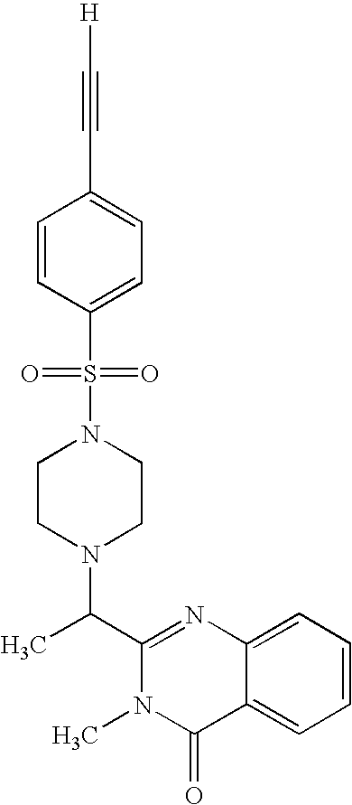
C(C)(N1CCN(S(=O)(=O)C2=CC=C(C#C[H])C=C2)CC1)C1=NC2=CC=CC=C2C(=O)N1C
